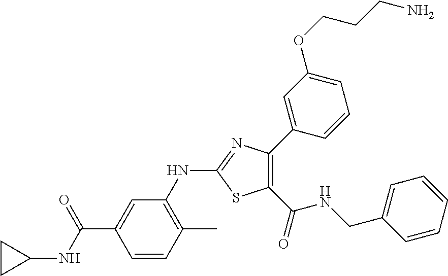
C1(C(NCC2=CC=CC=C2)=O)=C(C2=CC(OCCCN)=CC=C2)N=C(NC2=C(C)C=CC(C(NC3CC3)=O)=C2)S1
